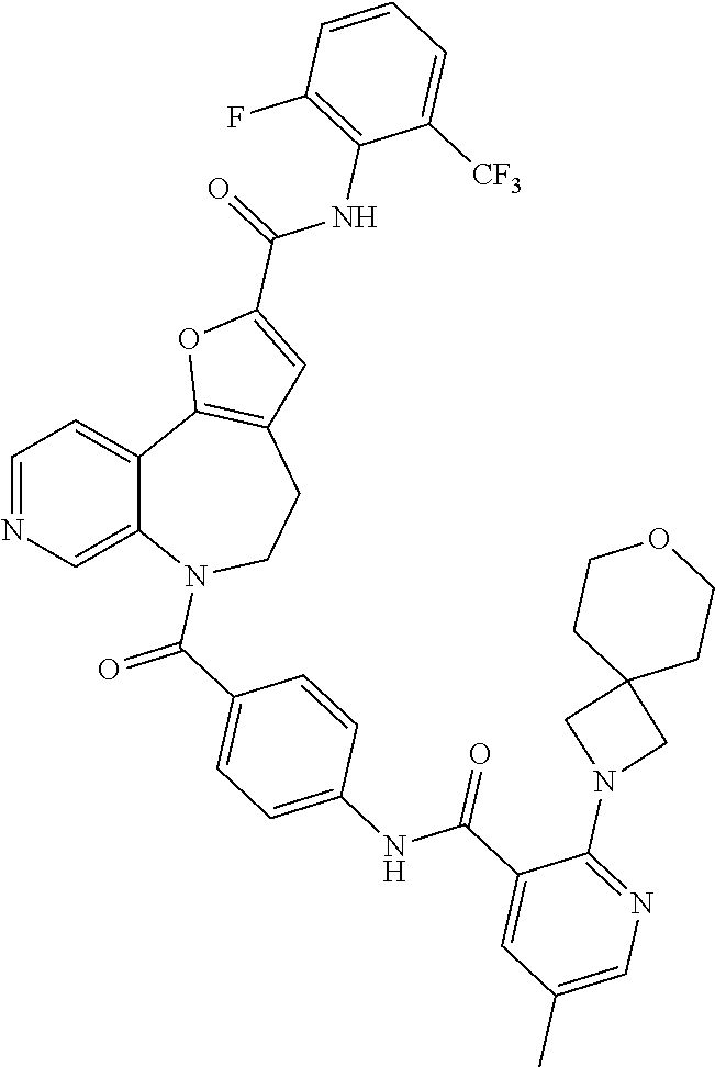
C12=CN=CC=C1C1=C(CCN2C(C2=CC=C(NC(C3=CC(C)=CN=C3N3CC4(C3)CCOCC4)=O)C=C2)=O)C=C(C(=O)NC2=C(F)C=CC=C2[CF3])O1
